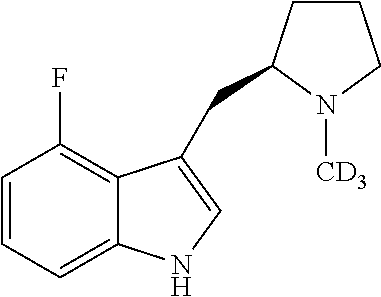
C1=CC=C2C(=C1F)C(CC1CCCN1[CD3])=CN2
